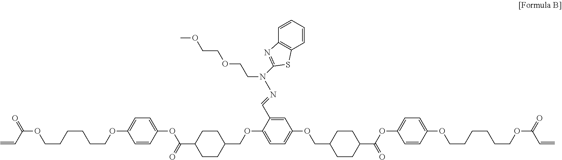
C=CC(OCCCCCCOC1=CC=C(OC(=O)C2CCC(COC3=CC=C(OCC4CCC(C(=O)OC5=CC=C(OCCCCCCOC(C=C)=O)C=C5)CC4)C=C3C=NN(CCOCCOC)C3=NC4=C(C=CC=C4)S3)CC2)C=C1)=O
